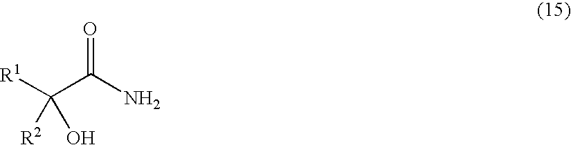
[R1]C(C(N)=O)([R2])O
